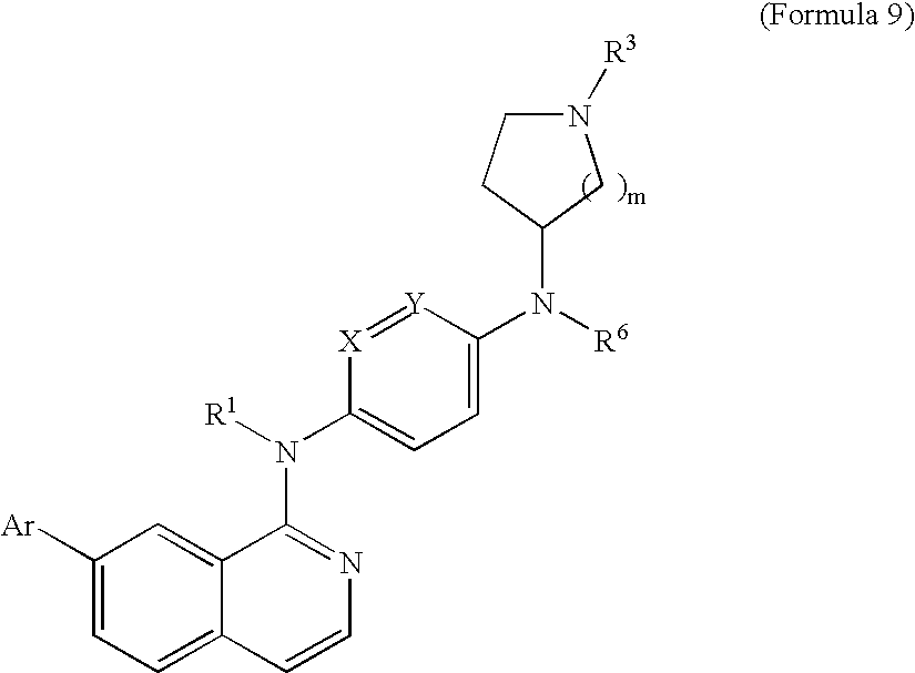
C1([Ar])=CC=C2C(=C1)C(N(C1=CC=C(N([R6])C3CCN([R3])C3)[Y]=[X]1)[R1])=NC=C2
